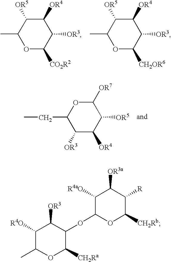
C1(CC)C([OR3])C([OR4])C([OR5])C([OR7])O1.C1(C)OC([CO2R2])C([OR3])C([OR4])C1[OR5].C1(C)OC([CH2OR6])C([OR3])C([OR4])C1[OR5].C1([R4aO])C(OC2C([OR3])C([R4O])C(C)OC2[CH2Ra])OC([CH2Rb])C([R])C1[OR3a]
